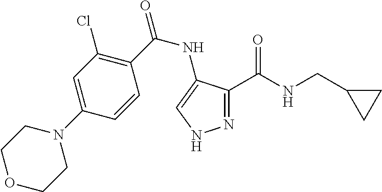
C1(N2CCOCC2)=CC(Cl)=C(C(NC2=CNN=C2C(NCC2CC2)=O)=O)C=C1
